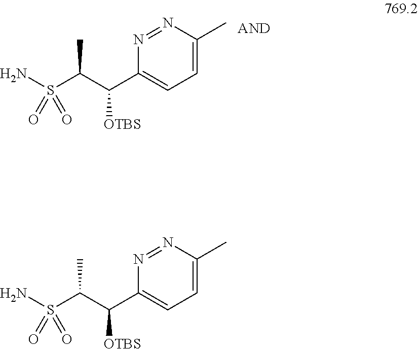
N1=NC(C)=CC=C1C(C(S(=O)(N)=O)C)[OTBS].N1=NC(C)=CC=C1C(C(S(=O)(N)=O)C)[OTBS]
